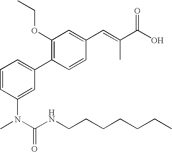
O(C1=C(C2=CC=CC(N(C(NCCCCCCC)=O)C)=C2)C=CC(C=C(C(O)=O)C)=C1)CC
